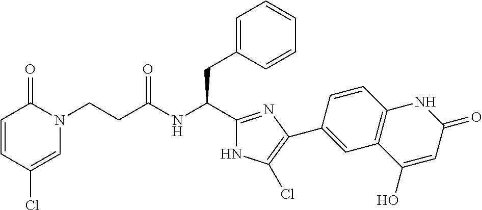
C1=CC(Cl)=CN(CCC(NC(C2=NC(C3=CC4=C(C=C3)NC(=O)C=C4O)=C(Cl)N2)CC2=CC=CC=C2)=O)C1=O
